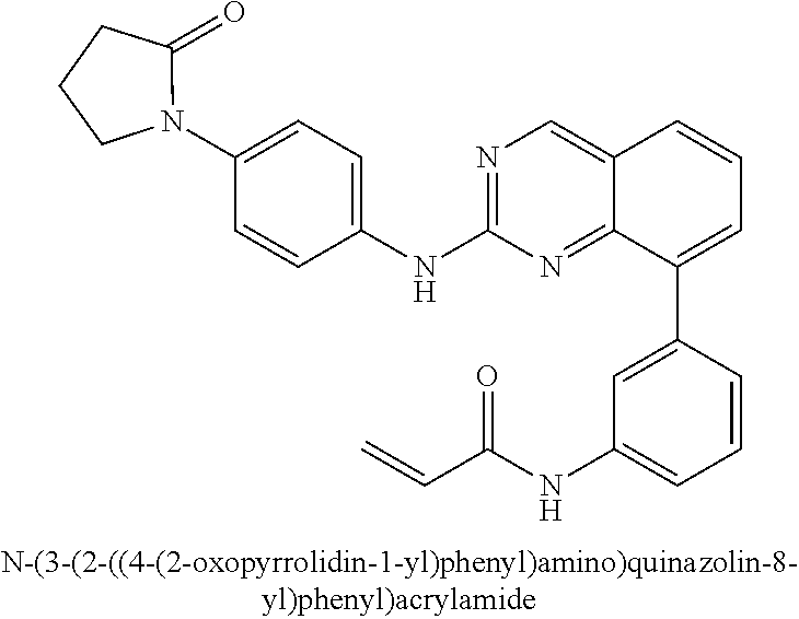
N1=C(NC2=CC=C(N3C(=O)CCC3)C=C2)N=C2C(=C1)C=CC=C2C1=CC(NC(C=C)=O)=CC=C1
